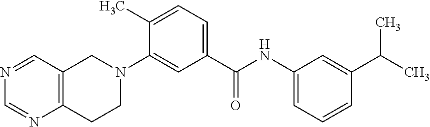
C1(C)=CC=C(C(NC2=CC=CC(C(C)C)=C2)=O)C=C1N1CC2=C(CC1)N=CN=C2
